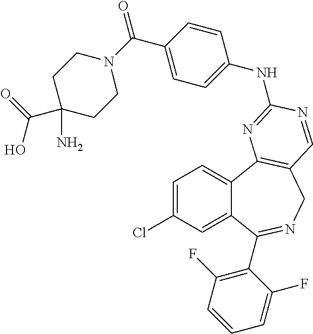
C1=C(Cl)C=C2C(=C1)C1=C(CN=C2C2=C(F)C=CC=C2F)C=NC(NC2=CC=C(C(N3CCC(N)(C(=O)O)CC3)=O)C=C2)=N1
